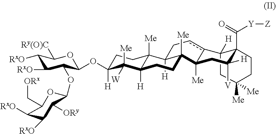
C1C([H])(OC2C(OC3OC(C[ORx])C([RxO])C([RxO])C3[ORy])C([RxO])C([RxO])C([Ry(O)C])O2)C([Me])([W])C2([H])C([Me])(C1)C1([H])C([Me])(C3([Me])c(cC1)C1([H])C(C(=O)[Y][Z])(CCC([Me])([Me])C1)C([H])([V])C3)CC2
